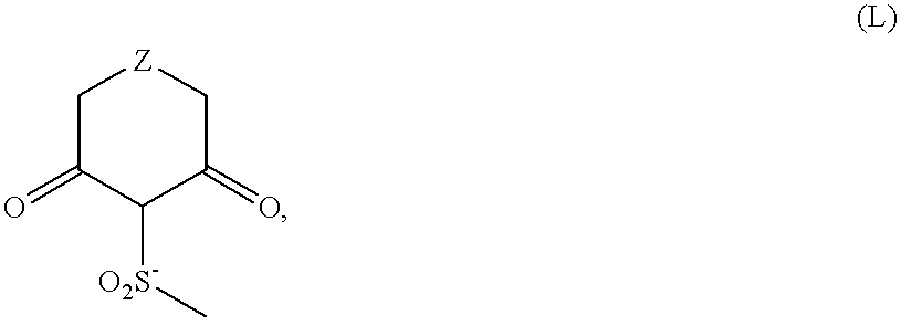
C1C(=O)C([O2S-]C)C(=O)C[Z]1
